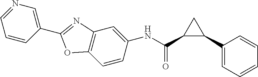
C1(C(=O)NC2=CC3=C(OC(C4=CN=CC=C4)=N3)C=C2)C(C2=CC=CC=C2)C1
